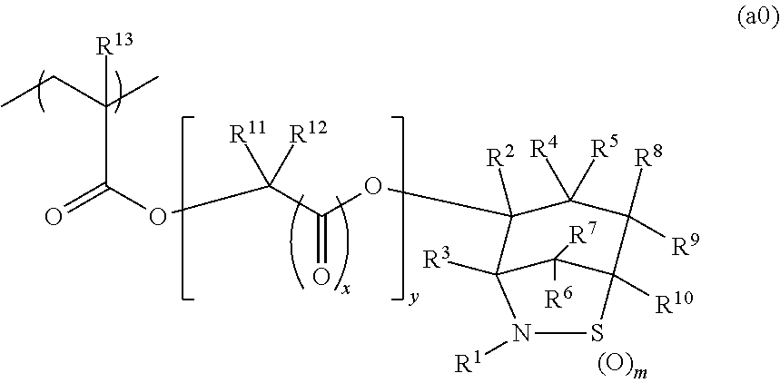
C12([R3])C([R7])([R6])C([R10])(C([R8])([R9])C([R4])([R5])C1([R2])OC(C(OC(C(C)(CC)[R13])=O)([R11])[R12])=O)SN2[R1]
